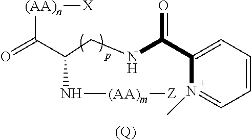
[(AA)n](C(C(CNC(C1=CC=CC=N1C)=O)N[(AA)m][Z])=O)[X].[(Q)]
